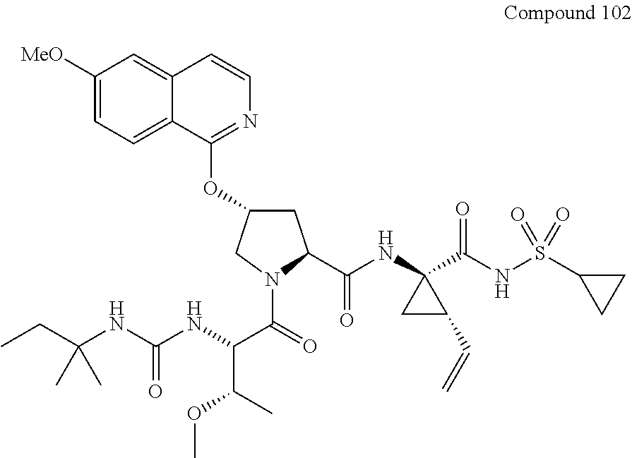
C12=CC([MeO])=CC=C1C(OC1CC(C(=O)NC3(C(NS(C4CC4)(=O)=O)=O)CC3C=C)N(C(=O)C(NC(NC(CC)(C)C)=O)C(C)OC)C1)=NC=C2
